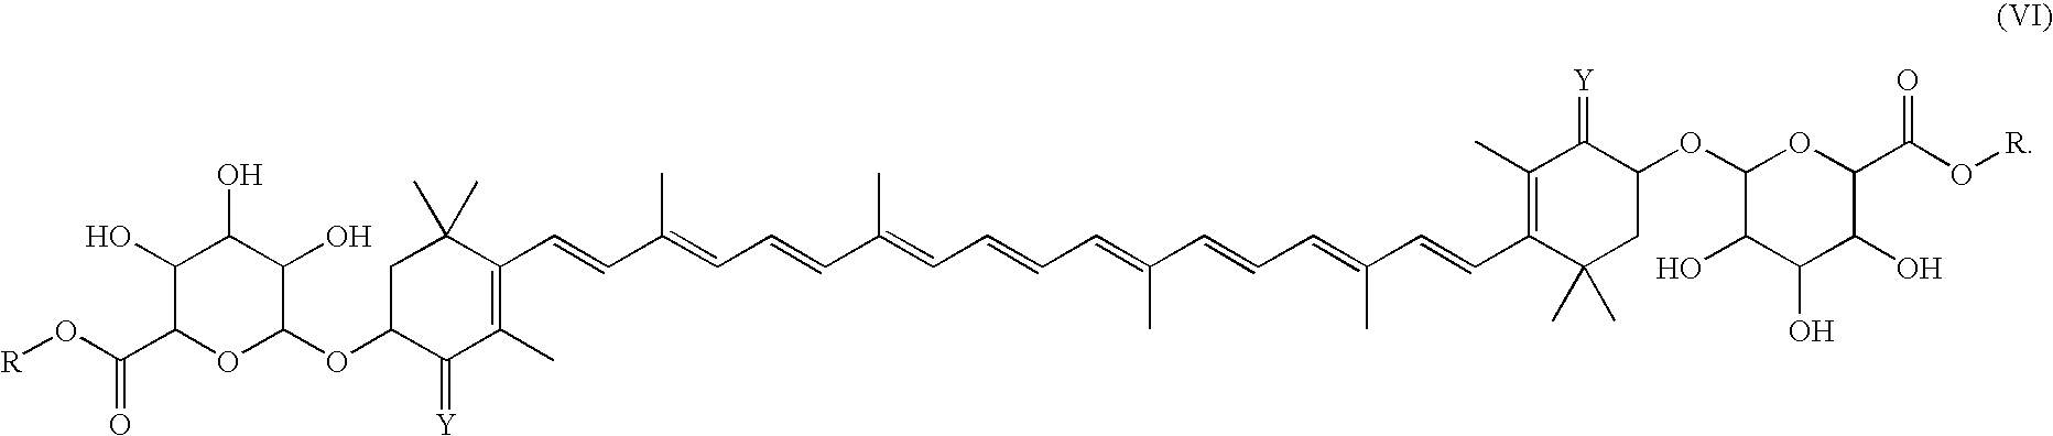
C1C(OC2OC(C(O[R])=O)C(O)C(O)C2O)C(=[Y])C(C)=C(C=CC(=CC=CC(=CC=CC=C(C=CC=C(C=CC2=C(C)C(=[Y])C(OC3OC(C(O[R])=O)C(O)C(O)C3O)CC2(C)C)C)C)C)C)C1(C)C
